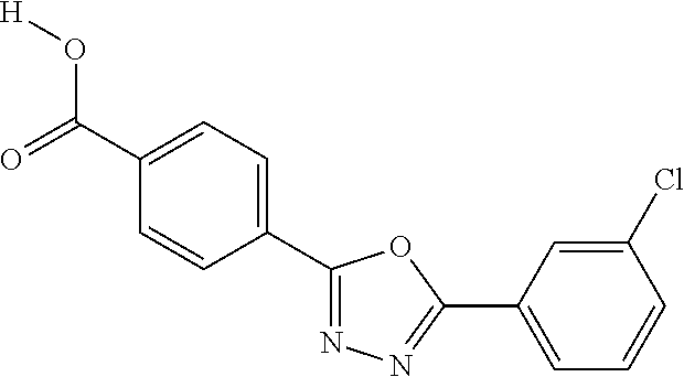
[H]OC(C1=CC=C(C2=NN=C(C3=CC=CC(Cl)=C3)O2)C=C1)=O
